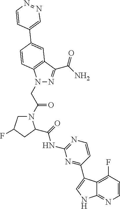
N1(CC(=O)N2CC(F)CC2C(NC2=NC=CC(C3=CNC4=NC=CC(F)=C43)=N2)=O)N=C(C(=O)N)C2=C1C=CC(C1=CN=NC=C1)=C2
